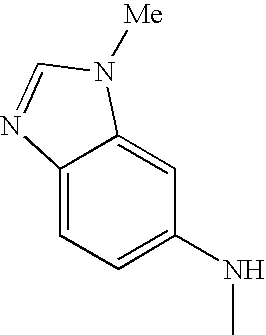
C1(NC)=CC=C2C(=C1)N([Me])C=N2
